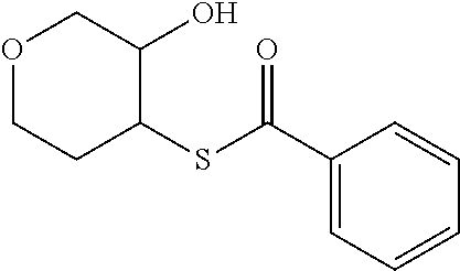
O1CCC(SC(=O)C2=CC=CC=C2)C(O)C1
